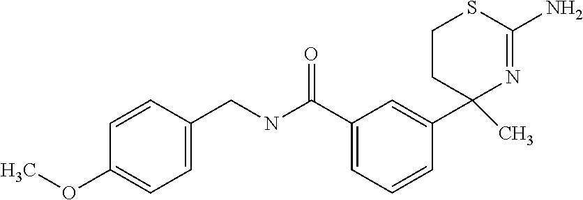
C1(C(NCC2=CC=C(OC)C=C2)=O)=CC=CC(C2(C)N=C(N)SCC2)=C1
